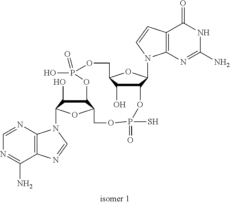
C12=C(N=CN=C1N)N(C1C(O)C3C(O1)COP(S)(=O)OC1C(N4C5=C(C(=O)NC(N)=N5)C=C4)OC(COP(O)(=O)O3)C1O)C=N2
